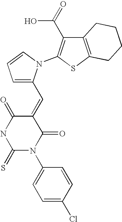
N1C(=S)N(C2=CC=C(Cl)C=C2)C(=O)C(=CC2=CC=CN2C2=C(C(=O)O)C3=C(S2)CCCC3)C1=O
